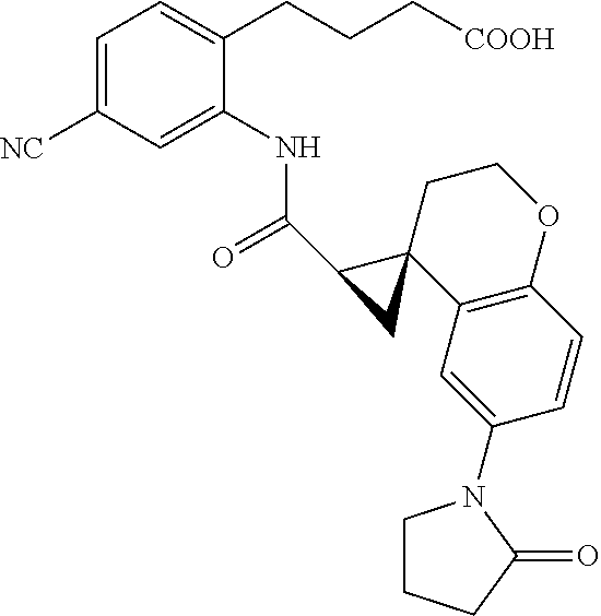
C1=C([NC])C=C(NC(=O)C2C3(C4=C(OCC3)C=CC(N3CCCC3=O)=C4)C2)C(CCC[COOH])=C1
